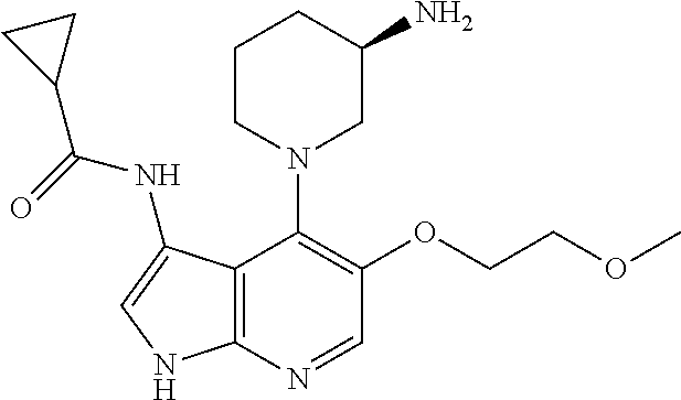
C12=C(N=CC(OCCOC)=C1N1CC(N)CCC1)NC=C2NC(=O)C1CC1
